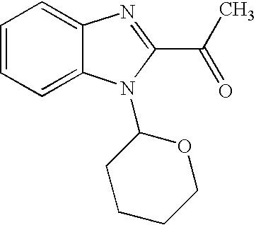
C1=CC=C2C(=C1)N=C(C(C)=O)N2C1CCCCO1
